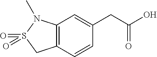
C12=C(C=CC(CC(=O)O)=C1)CS(=O)(=O)N2C
